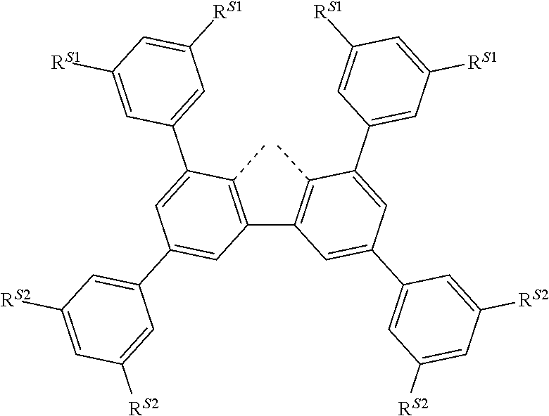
C1(C2=C(C)C(C3=CC([RS1])=CC([RS1])=C3)=CC(C3=CC([RS2])=CC([RS2])=C3)=C2)=C(C)C(C2=CC([RS1])=CC([RS1])=C2)=CC(C2=CC([RS2])=CC([RS2])=C2)=C1
